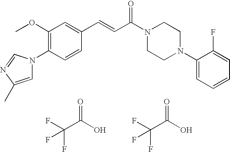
C1(OC)=C(N2C=C(C)N=C2)C=CC(C=CC(N2CCN(C3=CC=CC=C3F)CC2)=O)=C1.C(C(O)=O)(F)(F)F.C(C(O)=O)(F)(F)F
